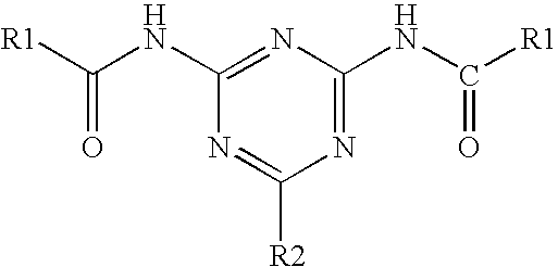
[R2]C1=NC(NC([R1])=O)=NC(NC([R1])=O)=N1
